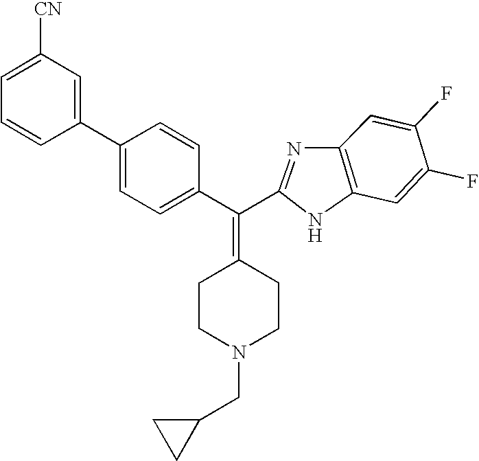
C1=C(F)C(F)=CC2=C1N=C(C(C1=CC=C(C3=CC([CN])=CC=C3)C=C1)=C1CCN(CC3CC3)CC1)N2
